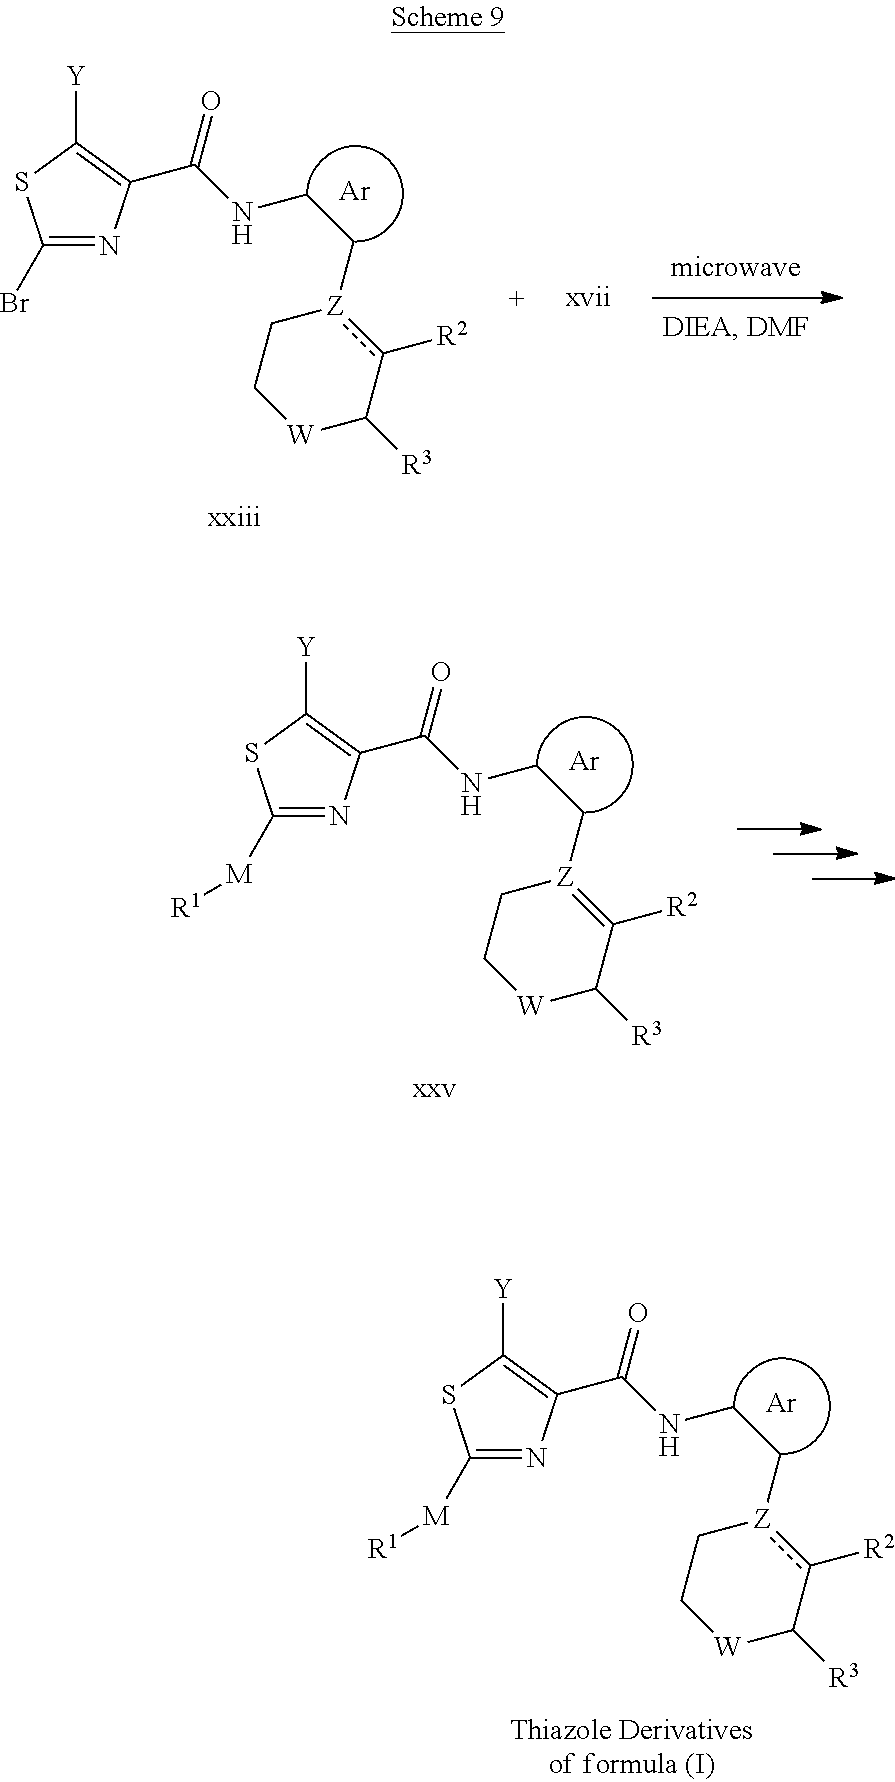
C1(Br)=NC(C(NCC[Z]2c([R2])C([R3])[W]CC2)=O)=C([Y])S1.[Ar].C1([M][R1])=NC(C(NCC[Z]2=C([R2])C([R3])[W]CC2)=O)=C([Y])S1.[Ar].C1([M][R1])=NC(C(NCC[Z]2c([R2])C([R3])[W]CC2)=O)=C([Y])S1.[Ar]
